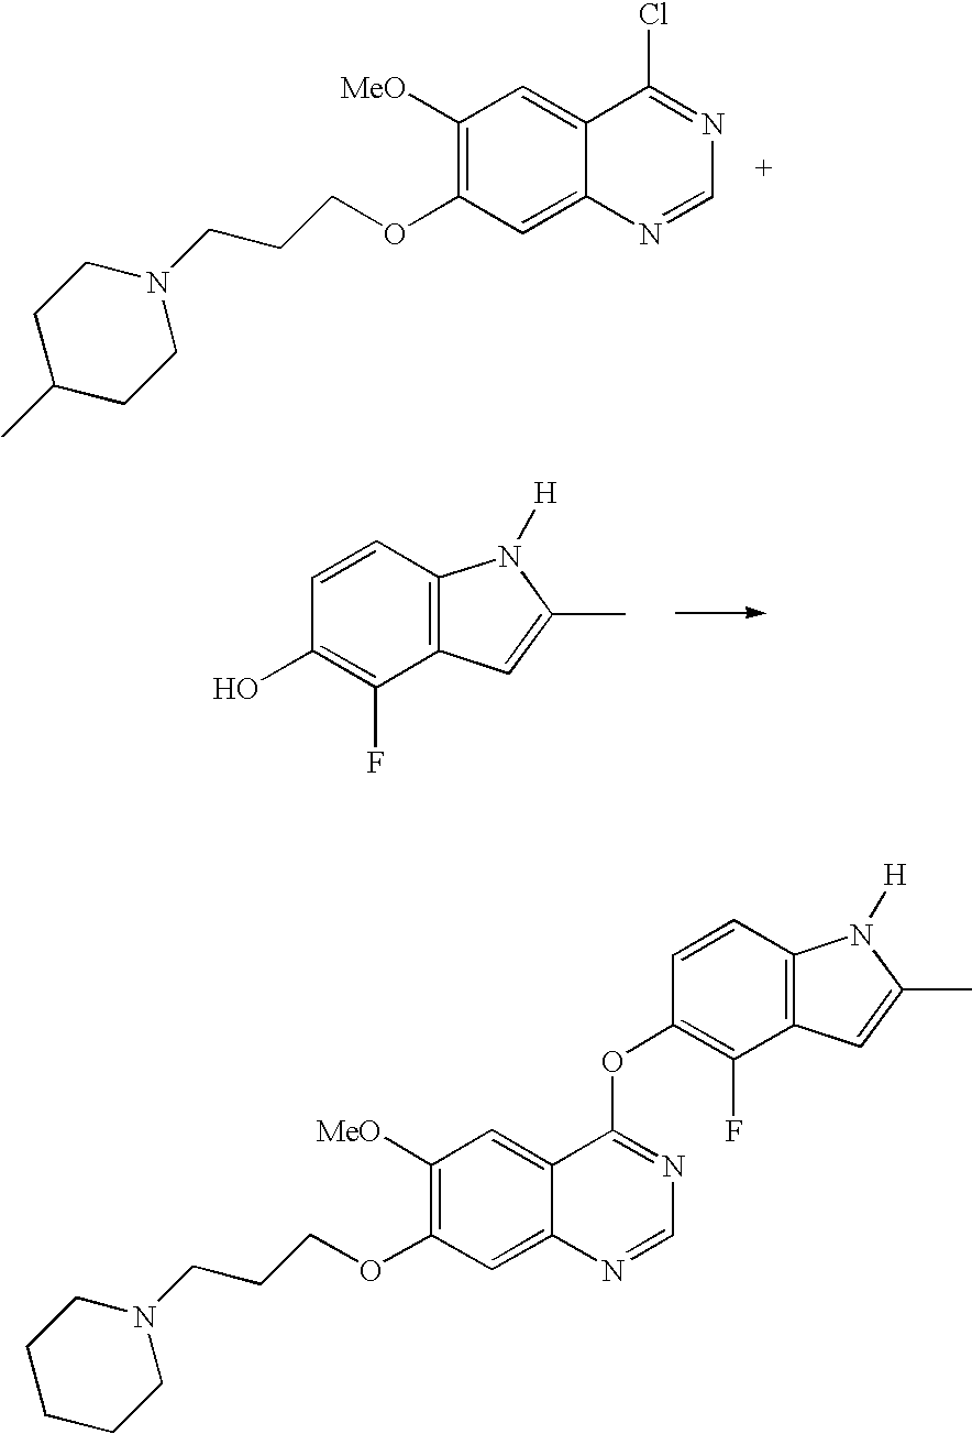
C1([MeO])=C(OCCCN2CCC(C)CC2)C=C2C(=C1)C(Cl)=NC=N2.C1(O)=C(F)C2=C(C=C1)N([H])C(C)=C2.C1([MeO])=C(OCCCN2CCCCC2)C=C2C(=C1)C(OC1=C(F)C3=C(C=C1)N([H])C(C)=C3)=NC=N2
